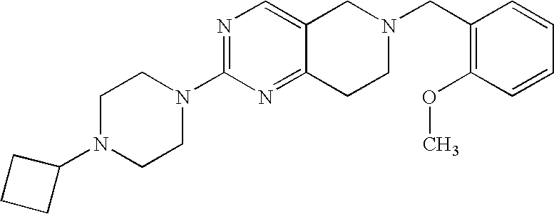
C1N(C2CCC2)CCN(C2=NC=C3C(=N2)CCN(CC2=C(OC)C=CC=C2)C3)C1
